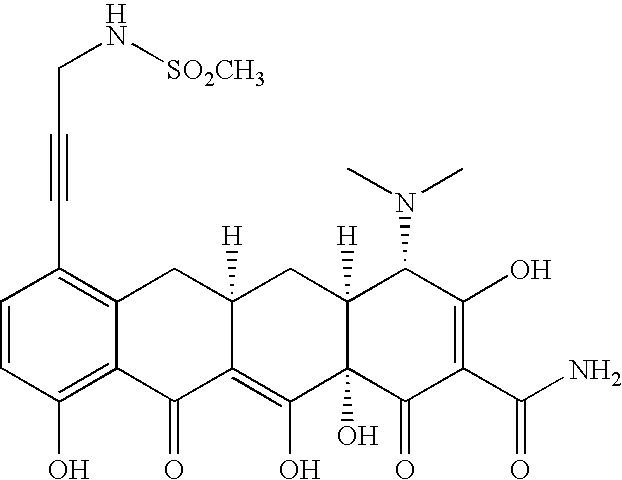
C1=CC(O)=C2C(=C1C#CCN[SO2CH3])CC1([H])C(=C(O)C3(O)C([H])(C1)C(N(C)C)C(O)=C(C(N)=O)C3=O)C2=O
